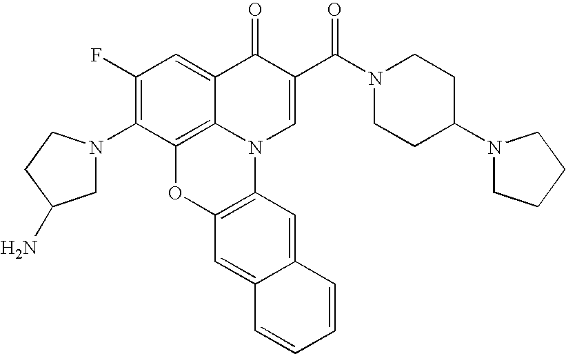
C1(F)=C(N2CC(N)CC2)C2=C3C(=C1)C(=O)C(C(N1CCC(N4CCCC4)CC1)=O)=CN3C1=C(O2)C=C2C(=C1)C=CC=C2
